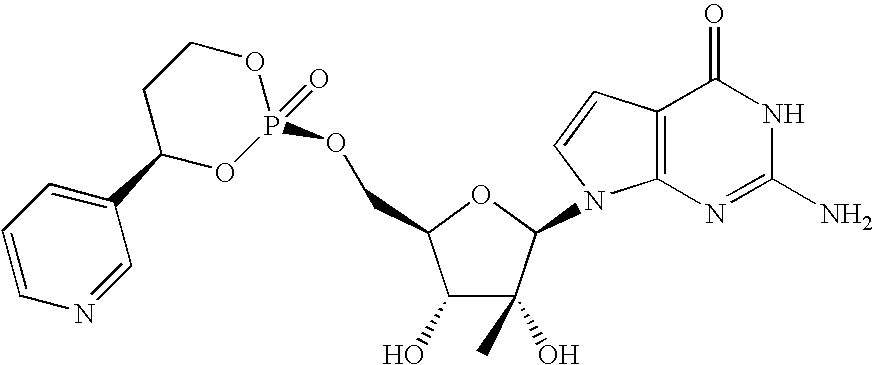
C1(O)C(O)(C)C(N2C3=C(C=C2)C(=O)NC(N)=N3)OC1COP1(=O)OCCC(C2=CC=CN=C2)O1
